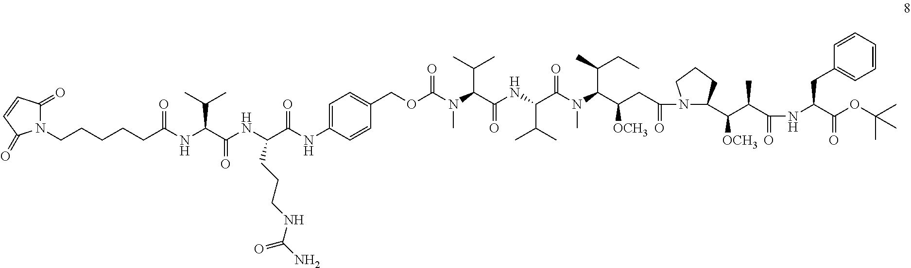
N(C(C(NC(C(N(C(C(CC(=O)N1C(C(C(C(NC(C(OC(C)(C)C)=O)CC2=CC=CC=C2)=O)C)[OCH3])CCC1)[OCH3])C(C)CC)C)=O)C(C)C)=O)C(C)C)(C)C(OCC1=CC=C(NC(C(NC(C(NC(CCCCCN2C(=O)C=CC2=O)=O)C(C)C)=O)CCCNC(N)=O)=O)C=C1)=O
